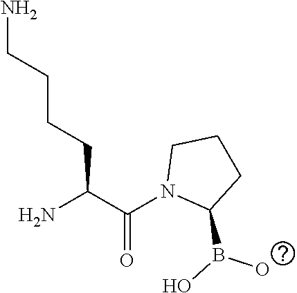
NC(C(N1C(B(O)O)CCC1)=O)CCCCN
